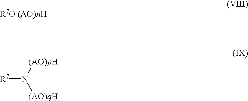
[R7]N([(AO)pH])[(AO)qH]
